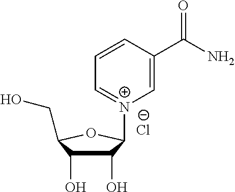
C1(O)C([N+]2=CC=CC(C(N)=O)=C2)OC(CO)C1O.[Cl-]
